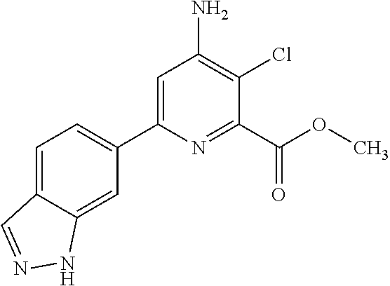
C1(C2=CC=C3C(=C2)NN=C3)=CC(N)=C(Cl)C(C(OC)=O)=N1
